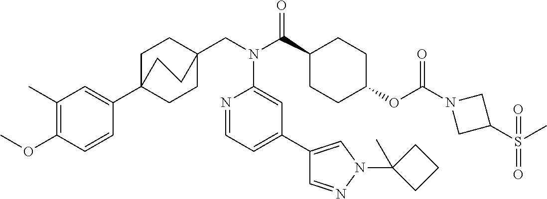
C1(C)=C(OC)C=CC(C23CCC(CN(C(C4CCC(OC(N5CC(S(C)(=O)=O)C5)=O)CC4)=O)C4=CC(C5=CN(C6(C)CCC6)N=C5)=CC=N4)(CC2)CC3)=C1
